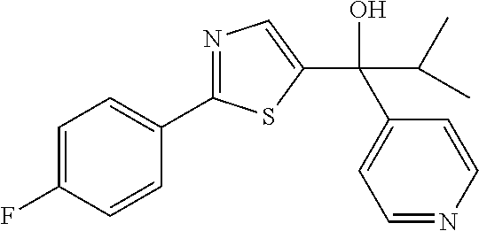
C1=C(F)C=CC(C2=NC=C(C(O)(C3=CC=NC=C3)C(C)C)S2)=C1
